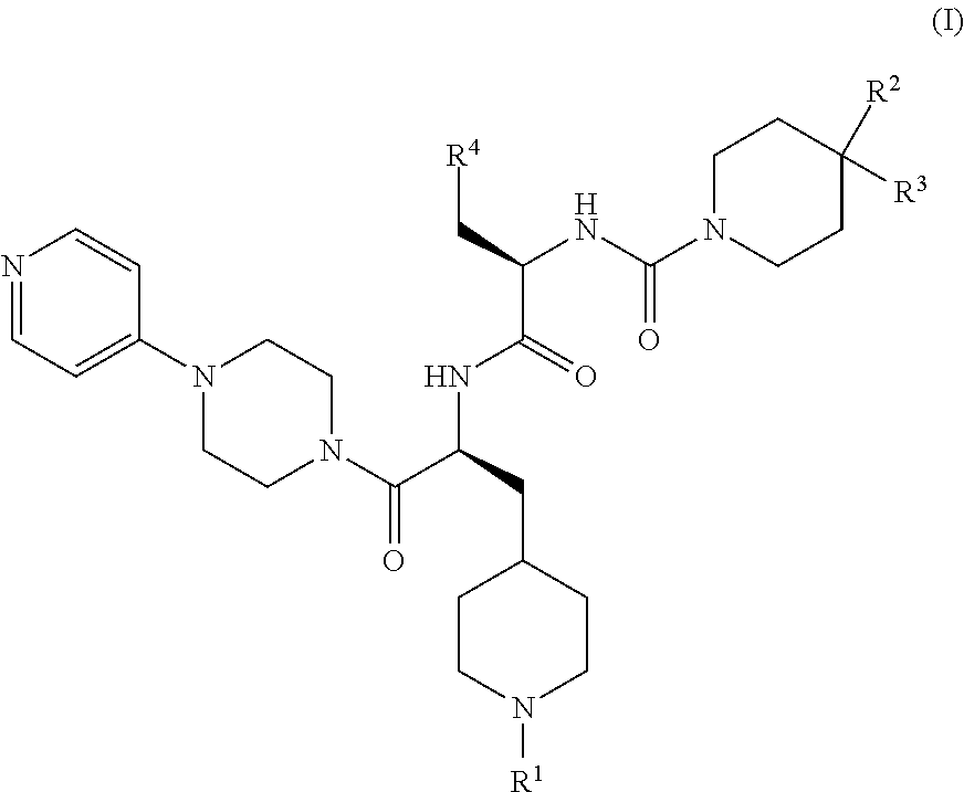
N1=CC=C(N2CCN(C(C(CC3CCN([R1])CC3)NC(C(C[R4])NC(N3CCC([R2])([R3])CC3)=O)=O)=O)CC2)C=C1
